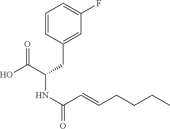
C1=CC(CC(NC(=O)C=CCCCC)C(O)=O)=CC(F)=C1
